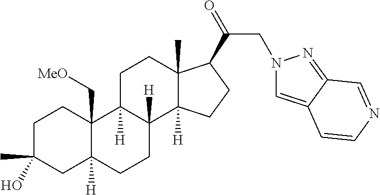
C1C(C)(O)CC2([H])C(C[MeO])(C1)C1([H])C([H])(CC2)C2([H])C(C)(CC1)C(C(=O)CN1C=C3C(=N1)C=NC=C3)CC2
